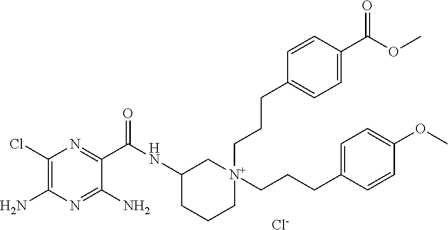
[N+]1(CCCC2=CC=C(C(=O)OC)C=C2)(CCCC2=CC=C(OC)C=C2)CC(NC(=O)C2=NC(Cl)=C(N)N=C2N)CCC1.[Cl-]
